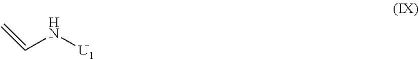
C=CN[U1]
